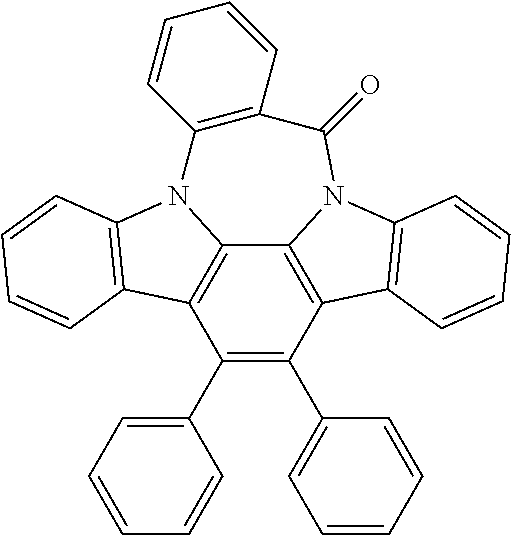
C1(C2=CC=CC=C2)=C(C2=CC=CC=C2)C2=C3C4=C1C1=C(N4C4=C(C=CC=C4)C(=O)N3C3=C2C=CC=C3)C=CC=C1
